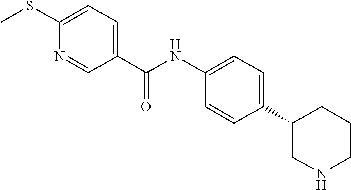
C1(C2=CC=C(NC(C3=CC=C(SC)N=C3)=O)C=C2)CNCCC1
